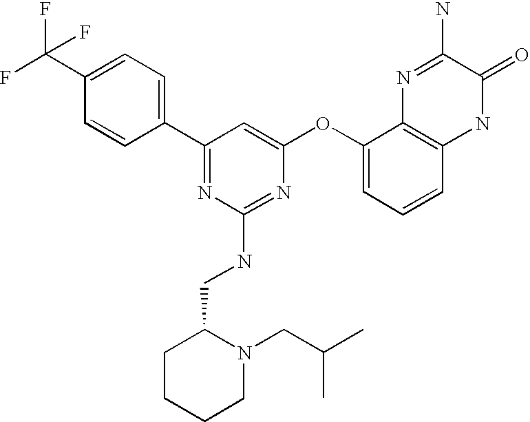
C1(C(F)(F)F)=CC=C(C2=NC(NCC3CCCCN3CC(C)C)=NC(OC3=CC=CC4=C3N=C(N)C(=O)N4)=C2)C=C1
